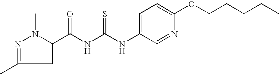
C(NC(NC1=CC=C(OCCCCC)N=C1)=S)(=O)C1=CC(C)=NN1C
